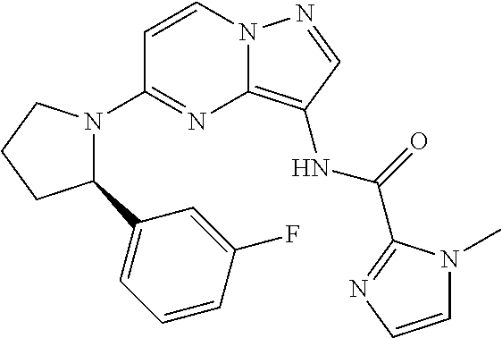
C1=CN2C(=C(NC(=O)C3=NC=CN3C)C=N2)N=C1N1C(C2=CC=CC(F)=C2)CCC1
